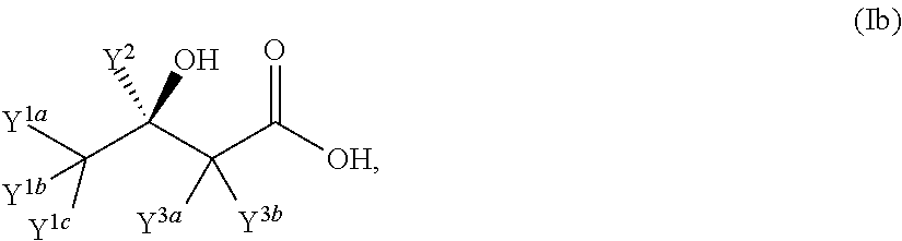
C(C(C(C([OH])=O)([Y3a])[Y3b])([Y2])O)([Y1a])([Y1c])[Y1b]
